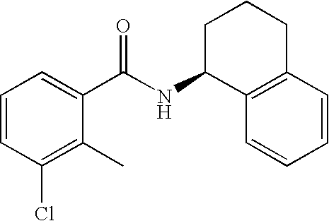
C1=CC(Cl)=C(C)C(C(NC2C3=C(CCC2)C=CC=C3)=O)=C1
